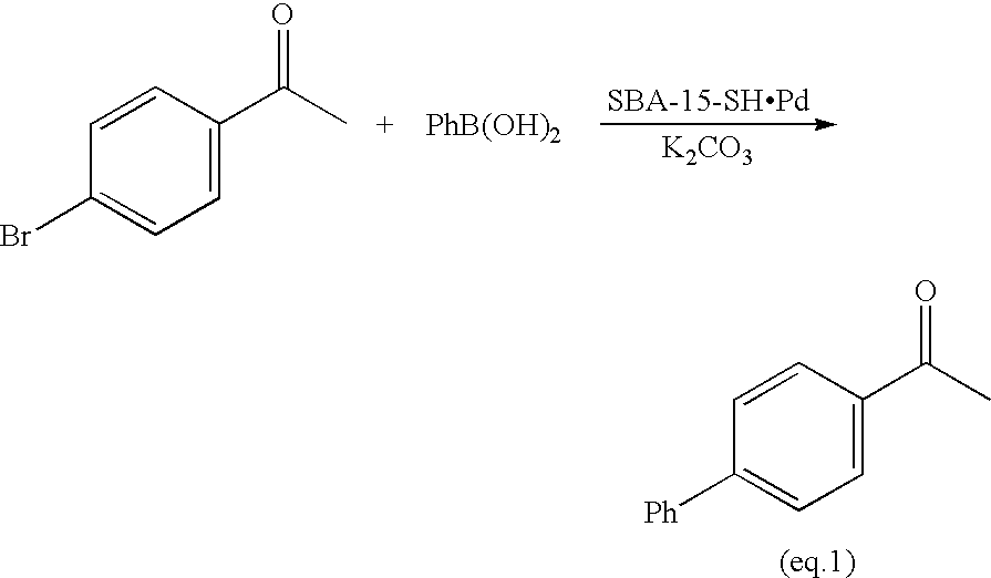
C1=C(C(C)=O)C=CC([Ph])=C1.[K2CO3].C1=C(C(C)=O)C=CC(Br)=C1.[PhB(OH)2]
